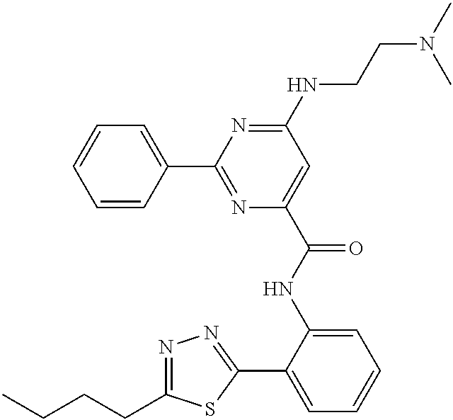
C1(C2=NC(C(NC3=CC=CC=C3C3=NN=C(CCCC)S3)=O)=CC(NCCN(C)C)=N2)=CC=CC=C1
